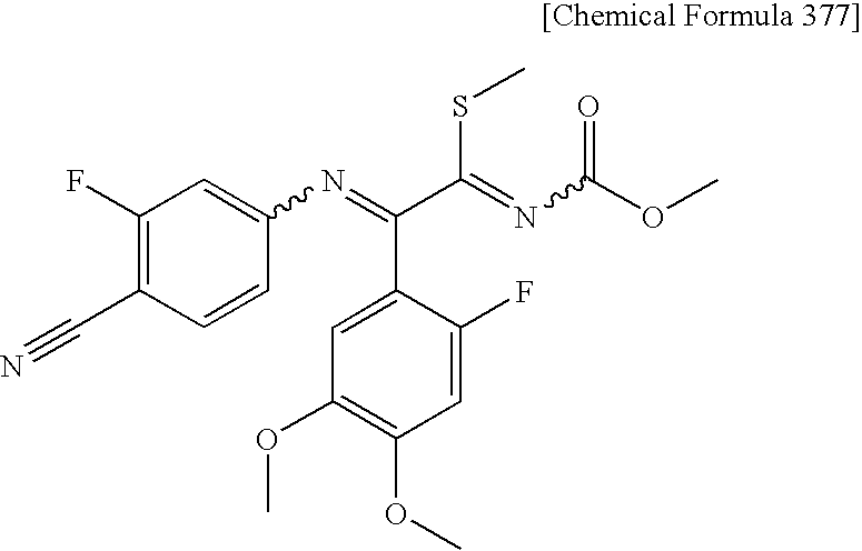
C1(F)=C(C#N)C=CC(N=C(C(=NC(OC)=O)SC)C2=CC(OC)=C(OC)C=C2F)=C1
